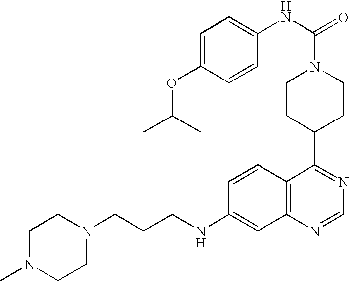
C1(NCCCN2CCN(C)CC2)=CC2=C(C=C1)C(C1CCN(C(=O)NC3=CC=C(OC(C)C)C=C3)CC1)=NC=N2
